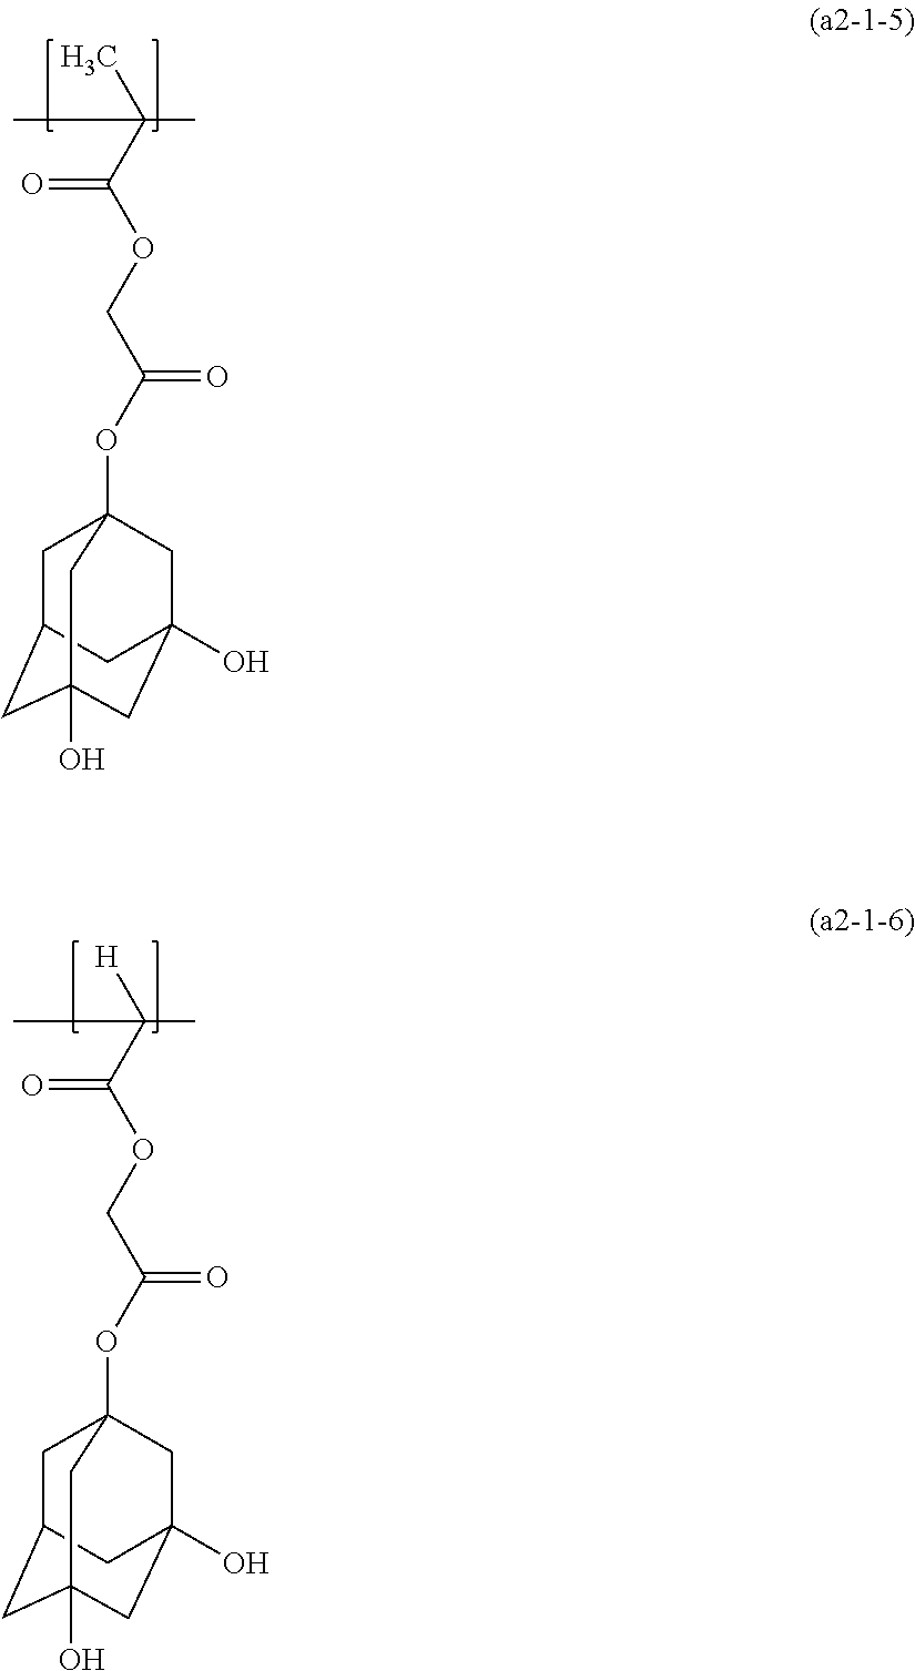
C1C2CC3(O)CC(O)(CC1(OC(COC(C(C)(C)C)=O)=O)C3)C2.C1C2CC3(O)CC(O)(CC1(OC(COC(C(C)([H])C)=O)=O)C3)C2
